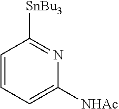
C1=CC=C([NHAc])N=C1[SnBu3]
